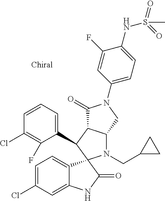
C1(C2C3C(N(CC4CC4)C24C2=CC=C(Cl)C=C2NC4=O)CN(C2=CC=C(NS(=O)(=O)C)C(F)=C2)C3=O)=CC=CC(Cl)=C1F
